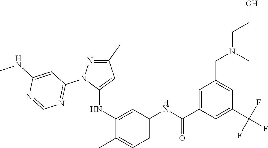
C1(C)=NN(C2=NC=NC(NC)=C2)C(NC2=CC(NC(C3=CC(CN(CCO)C)=CC(C(F)(F)F)=C3)=O)=CC=C2C)=C1
